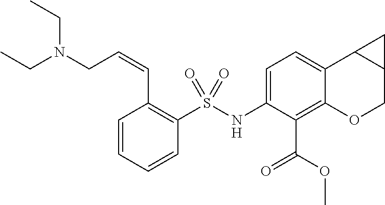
C1=C(NS(C2=C(C=CCN(CC)CC)C=CC=C2)(=O)=O)C(C(OC)=O)=C2C(=C1)C1C(CO2)C1
